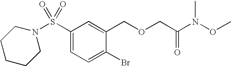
S(C1=CC=C(Br)C(COCC(N(OC)C)=O)=C1)(=O)(=O)N1CCCCC1
